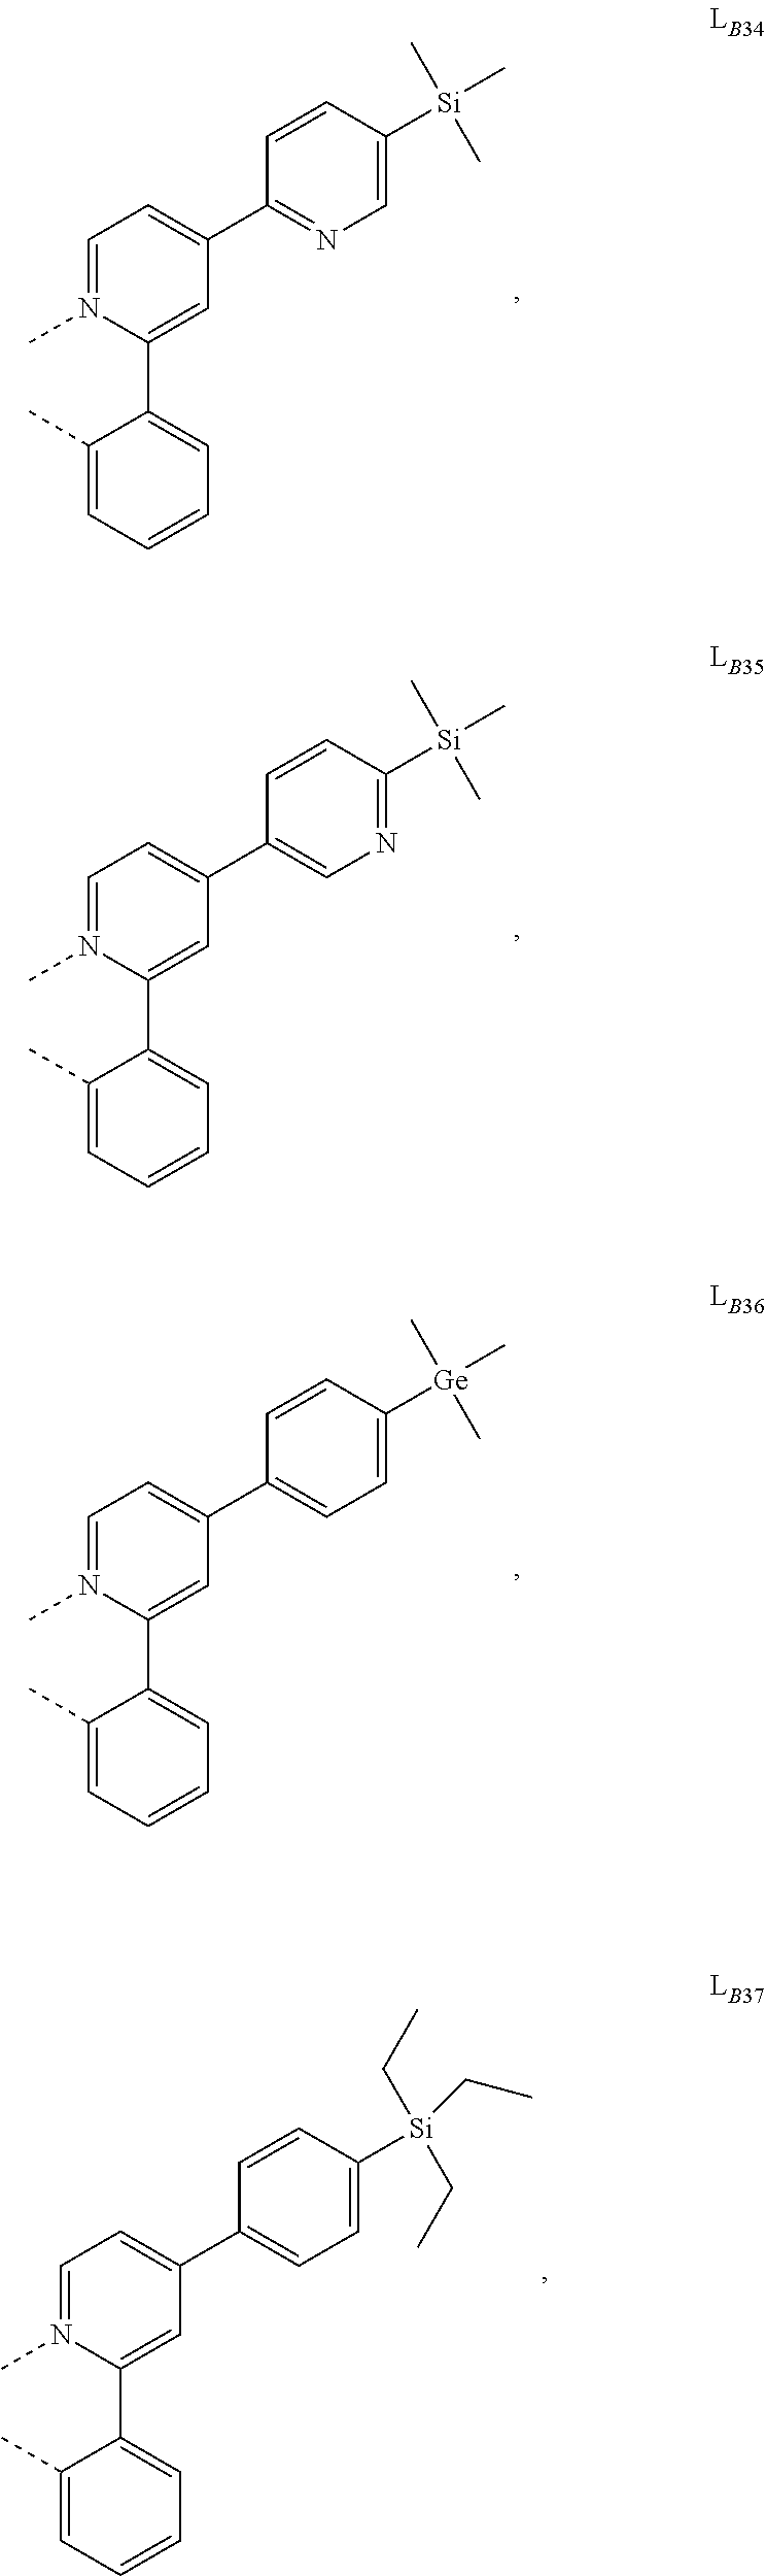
C1=N(C)C(C2=CC=CC=C2C)=CC(C2=NC=C([Si](C)(C)C)C=C2)=C1.C1=N(C)C(C2=CC=CC=C2C)=CC(C2=CN=C([Si](C)(C)C)C=C2)=C1.C1=N(C)C(C2=CC=CC=C2C)=CC(C2=CC=C([Ge](C)(C)C)C=C2)=C1.C1=N(C)C(C2=CC=CC=C2C)=CC(C2=CC=C([Si](CC)(CC)CC)C=C2)=C1
